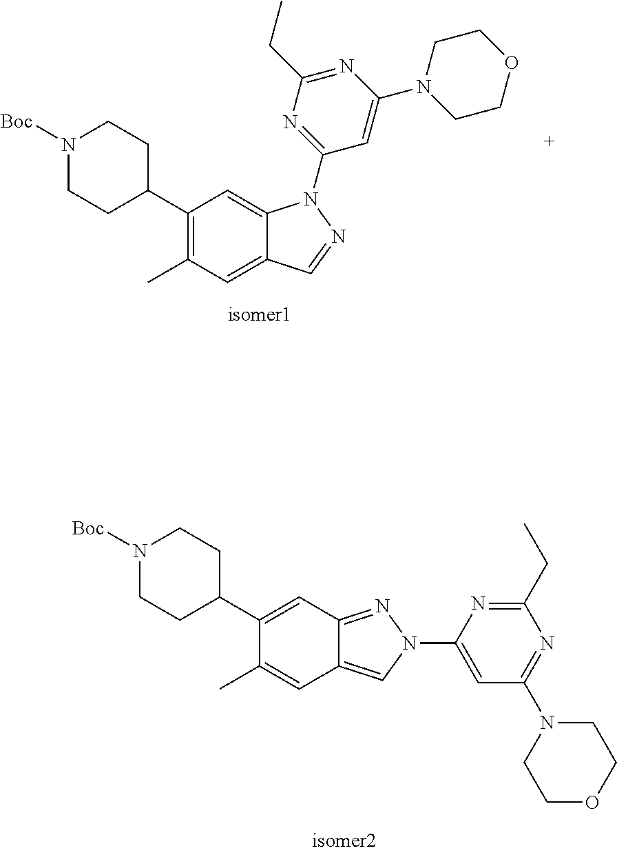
C1(C2CCN([Boc])CC2)=CC2=NN(C3=CC(N4CCOCC4)=NC(CC)=N3)C=C2C=C1C.C1(C2CCN([Boc])CC2)=C(C)C=C2C(=C1)N(C1=NC(CC)=NC(N3CCOCC3)=C1)N=C2
